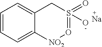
C1=CC=C2C(=C1)CS(O)(=O)=O[NO2]2.[Na]
